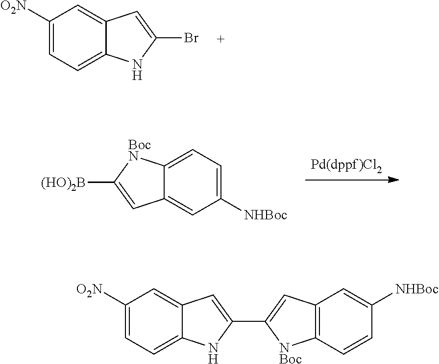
C1([O2N])=CC=C2C(=C1)C=C(Br)N2.[Pd(dppf)Cl2].C12=CC([NHBoc])=CC=C1[BocN]C([(HO)2B])=C2.C1([O2N])=CC=C2C(=C1)C=C(C1=CC3=C([NBoc]1)C=CC([NHBoc])=C3)N2
